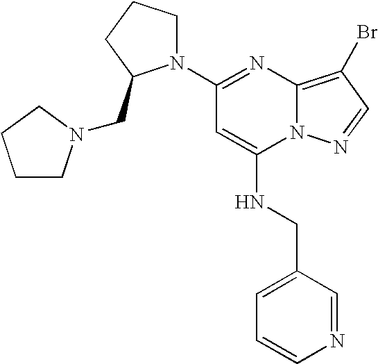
C1(N2CCCC2CN2CCCC2)=NC2=C(Br)C=NN2C(NCC2=CC=CN=C2)=C1
